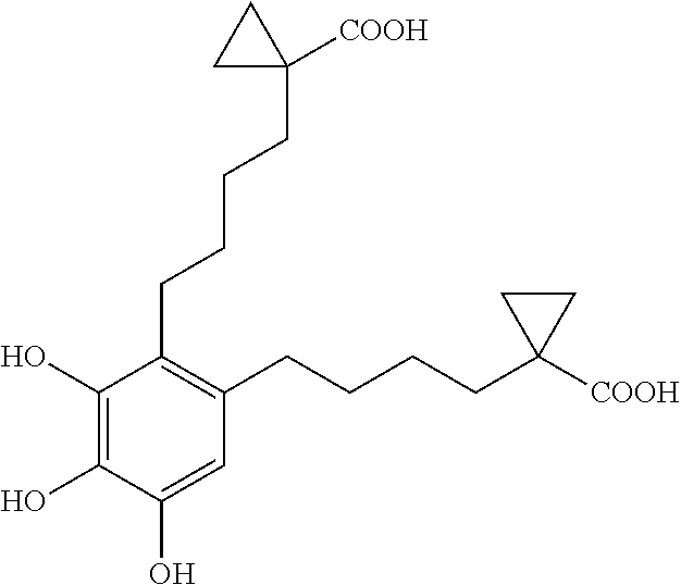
C1(O)=C(O)C(O)=CC(CCCCC2([COOH])CC2)=C1CCCCC1([COOH])CC1
